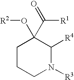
C1CCN([R3])C([R4])C1(O[R2])C(=O)[R1]
